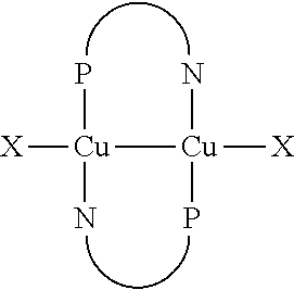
[X][Cu]([Cu]([X])(P)N)(P)N
